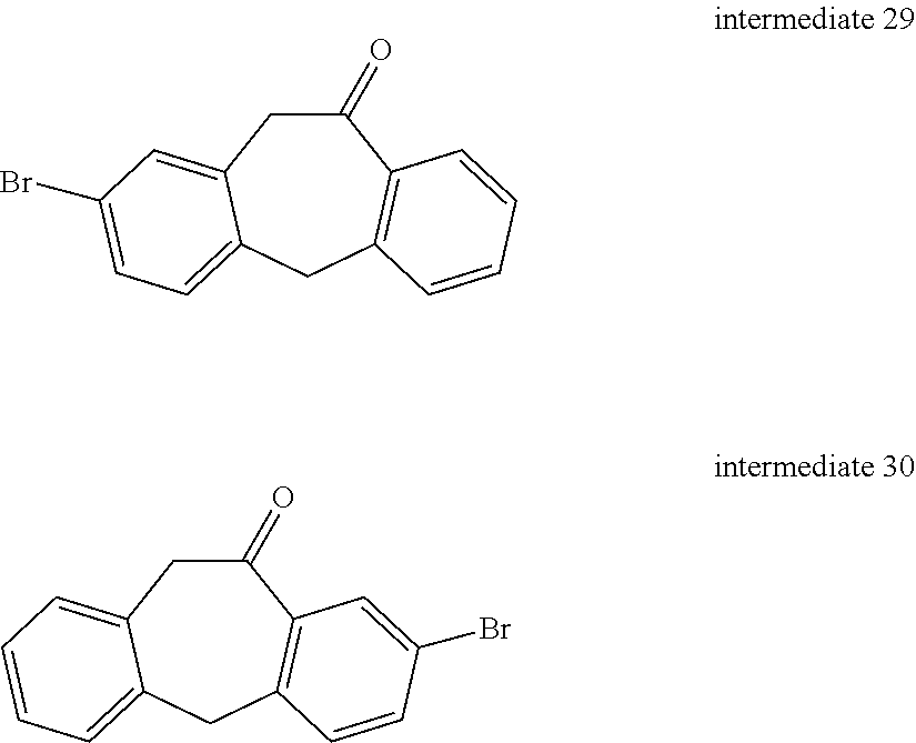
C1(=O)CC2=CC(Br)=CC=C2CC2=C1C=CC=C2.C1(=O)CC2=CC=CC=C2CC2=C1C=C(Br)C=C2
